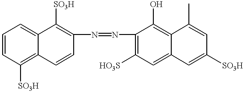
C1=CC([SO3H])=C2C(=C1)C([SO3H])=C(N=NC1=C([HO3S])C=C3C(=C1O)C(C)=CC([SO3H])=C3)C=C2
